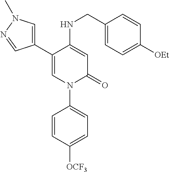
C1=C(NCC2=CC=C([OEt])C=C2)C(C2=CN(C)N=C2)=CN(C2=CC=C([OCF3])C=C2)C1=O
